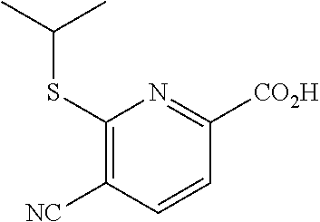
S(C1=C([NC])C=CC([CO2H])=N1)C(C)C
